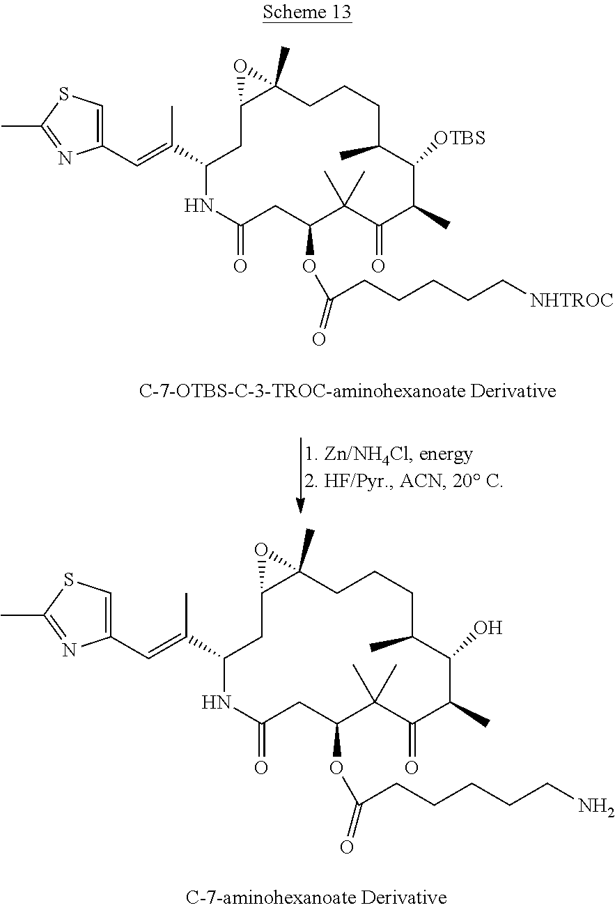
C1(C=C(C)C2CC3C(C)(CCCC(C)C([OTBS])C(C)C(=O)C(C)(C)C(OC(CCCCC[NHTROC])=O)CC(=O)N2)O3)=CSC(C)=N1.C1(C=C(C)C2CC3C(C)(CCCC(C)C(O)C(C)C(=O)C(C)(C)C(OC(CCCCCN)=O)CC(=O)N2)O3)=CSC(C)=N1
